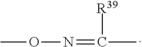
CON=C(C)[R39]
